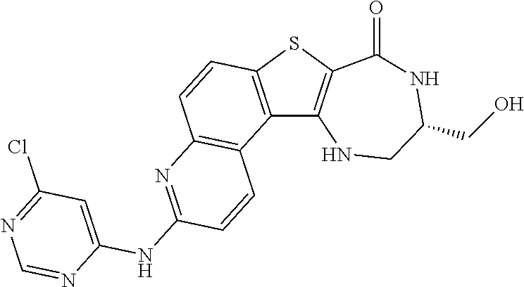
C12=C(SC3=C1NCC(CO)NC3=O)C=CC1=C2C=CC(NC2=CC(Cl)=NC=N2)=N1
